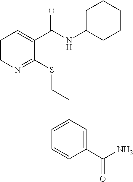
C1=CN=C(SCCC2=CC=CC(C(N)=O)=C2)C(C(NC2CCCCC2)=O)=C1
